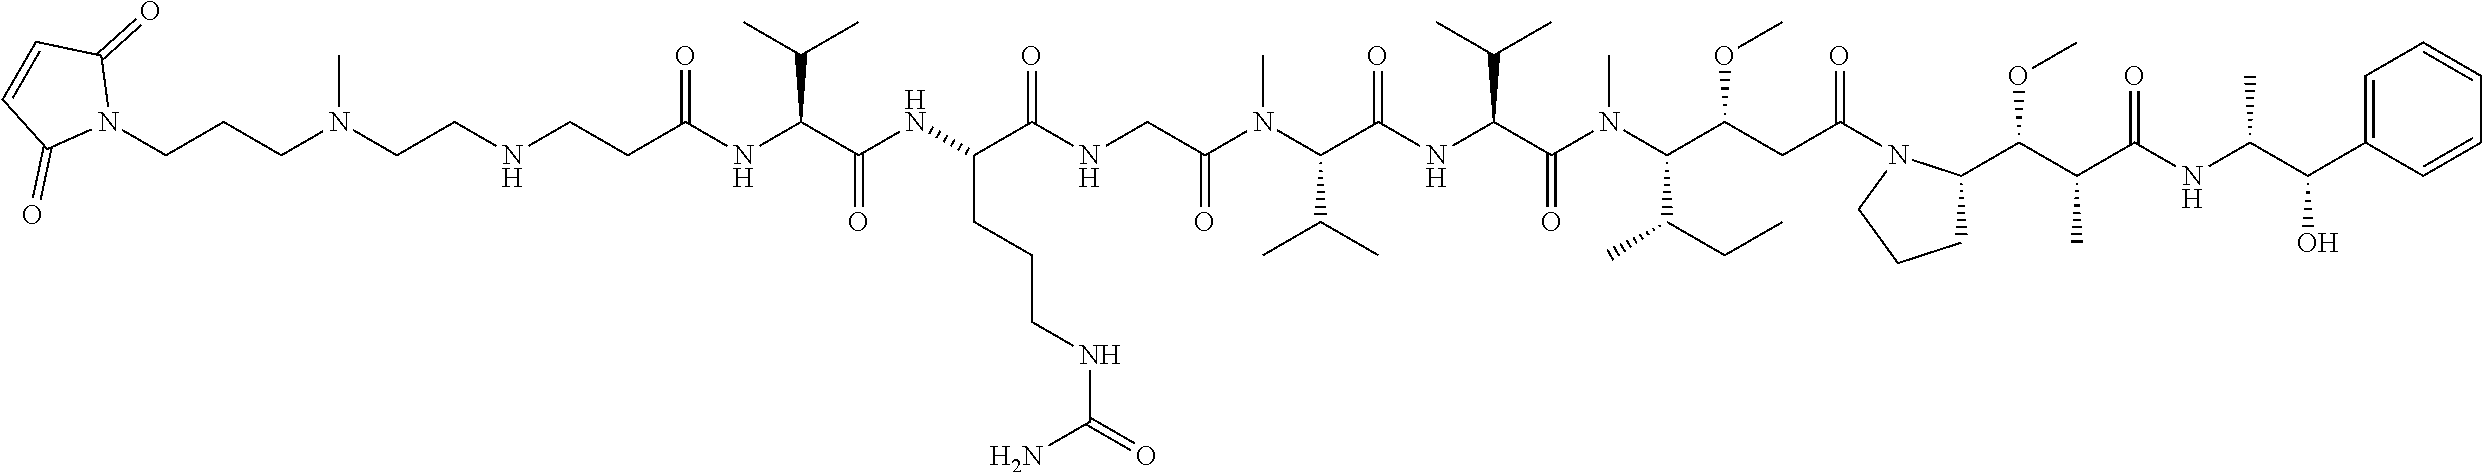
C(C(NC(C(NC(C(NCC(N(C(C(NC(C(N(C(C(CC(=O)N1C(C(C(C(NC(C(C2=CC=CC=C2)O)C)=O)C)OC)CCC1)OC)C(CC)C)C)=O)C(C)C)=O)C(C)C)C)=O)=O)CCCNC(=O)N)=O)C(C)C)=O)CNCCN(CCCN1C(=O)C=CC1=O)C
